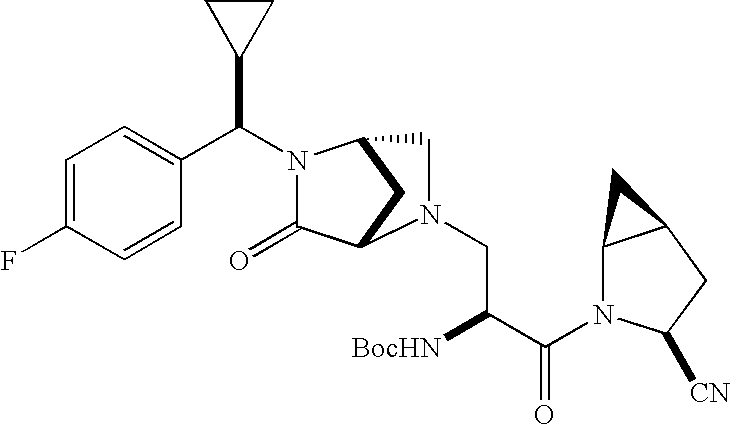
C1=C(F)C=CC(C(C2CC2)N2C(=O)C3CC2CN3CC([BocHN])C(=O)N2C3C(CC2[CN])C3)=C1
